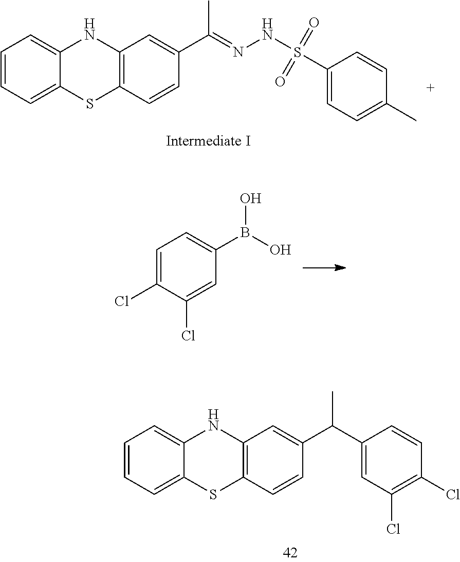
C1=CC=C2C(=C1)NC1=C(S2)C=CC(C(=NNS(C2=CC=C(C)C=C2)(=O)=O)C)=C1.C1=C(Cl)C(Cl)=CC(B(O)O)=C1.C1=CC=C2C(=C1)NC1=C(S2)C=CC(C(C)C2=CC(Cl)=C(Cl)C=C2)=C1
